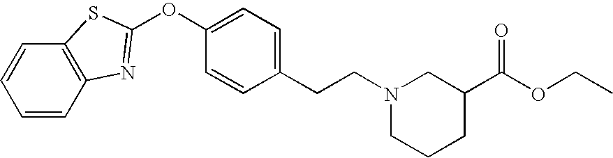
C12=C(C=CC=C1)N=C(OC1=CC=C(CCN3CC(C(OCC)=O)CCC3)C=C1)S2
